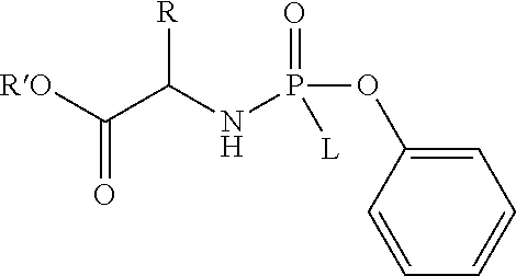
C1=C(OP(NC(C([RO])=O)[R])(=O)[L])C=CC=C1
